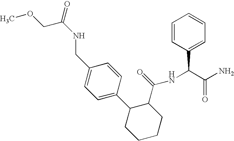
C1(CNC(COC)=O)=CC=C(C2CCCCC2C(NC(C(N)=O)C2=CC=CC=C2)=O)C=C1
